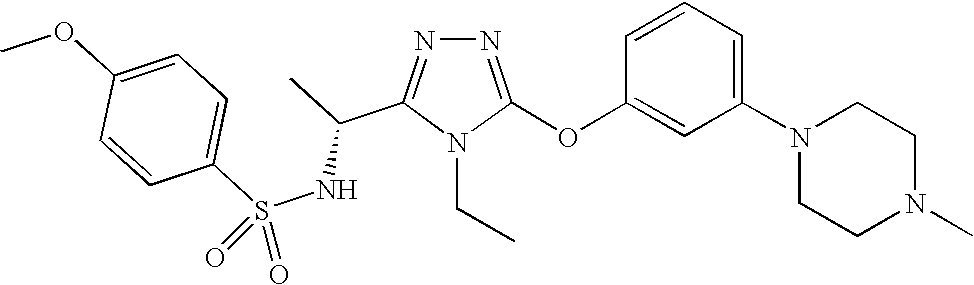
N1=C(OC2=CC(N3CCN(C)CC3)=CC=C2)N(CC)C(C(C)NS(C2=CC=C(OC)C=C2)(=O)=O)=N1
